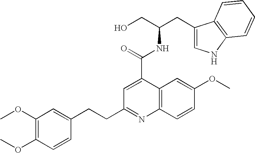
C(C1=NC2=C(C=C(OC)C=C2)C(C(=O)NC(CC2=CNC3=C2C=CC=C3)CO)=C1)CC1=CC(OC)=C(OC)C=C1
